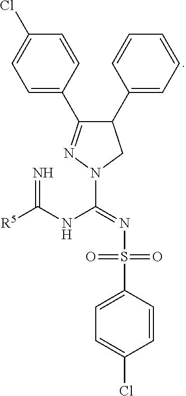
C1(C2=CC=CC=C2)C(C2=CC=C(Cl)C=C2)=NN(C(=NS(C2=CC=C(Cl)C=C2)(=O)=O)NC([R5])=N)C1
